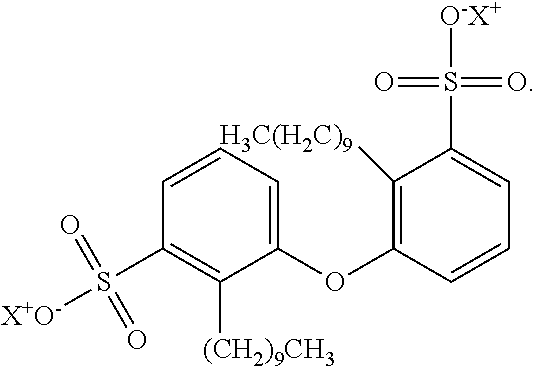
C1=CC=C(OC2=C([H3C(H2C)9])C(S(=O)(=O)[O-X+])=CC=C2)C([(CH2)9CH3])=C1S(=O)(=O)[X+O-]
